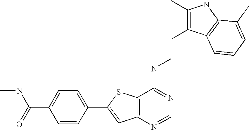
C1=C(C2=CC3=C(S2)C(NCCC2=C(C)NC4=C2C=CC=C4C)=NC=N3)C=CC(C(NC)=O)=C1
